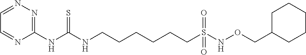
C1=NC(NC(NCCCCCCS(=O)(NOCC2CCCCC2)=O)=S)=NN=C1
